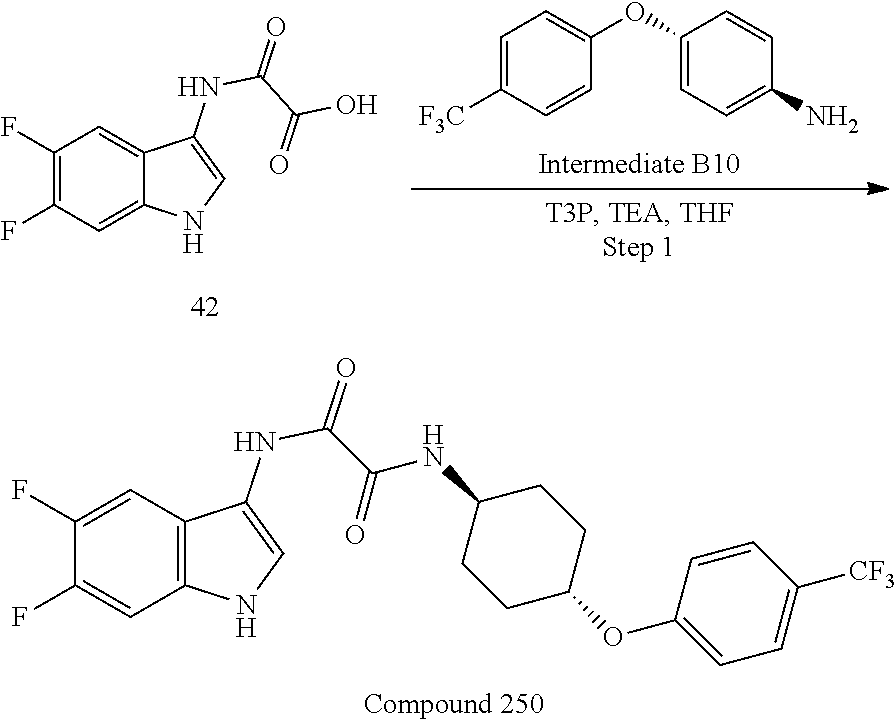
C1([F3C])=CC=C(OC2=CC=C(N)C=C2)C=C1.OC(C(NC1=CNC2=CC(F)=C(F)C=C12)=O)=O.C1(F)=CC2=C(C=C1F)C(NC(C(NC1CCC(OC3=CC=C([CF3])C=C3)CC1)=O)=O)=CN2
